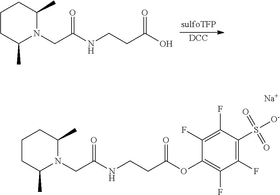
[DCC].C1CC(C)N(CC(NCCC(O)=O)=O)C(C)C1.C1CC(C)N(CC(NCCC(OC2=C(F)C(F)=C(S([O-])(=O)=O)C(F)=C2F)=O)=O)C(C)C1.[Na]
